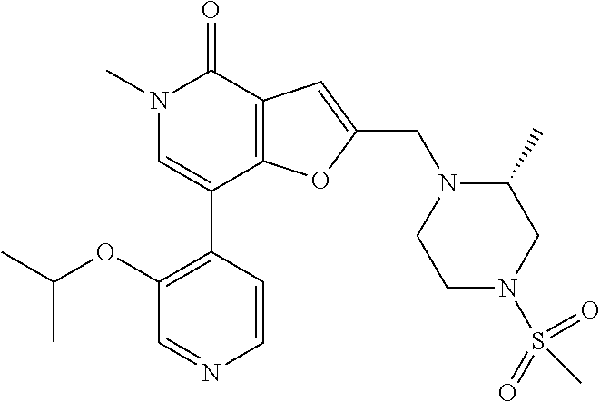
C1(OC(C)C)=C(C2=CN(C)C(=O)C3=C2OC(CN2CCN(S(=O)(=O)C)CC2C)=C3)C=CN=C1
